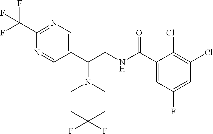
C1CC(F)(F)CCN1C(C1=CN=C(C(F)(F)F)N=C1)CNC(C1=CC(F)=CC(Cl)=C1Cl)=O
